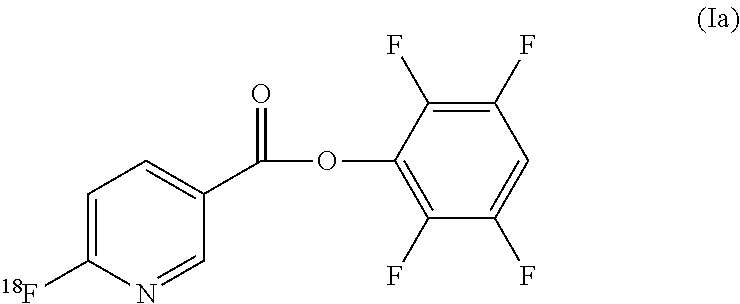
C1(F)=C(F)C(OC(=O)C2=CC=C([18F])N=C2)=C(F)C(F)=C1
